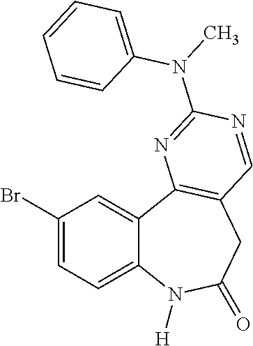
C1(Br)=CC=C2C(=C1)C1=C(CC(=O)N2[H])C=NC(N(C)C2=CC=CC=C2)=N1
